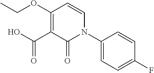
C1(OCC)=C(C(O)=O)C(=O)N(C2=CC=C(F)C=C2)C=C1
